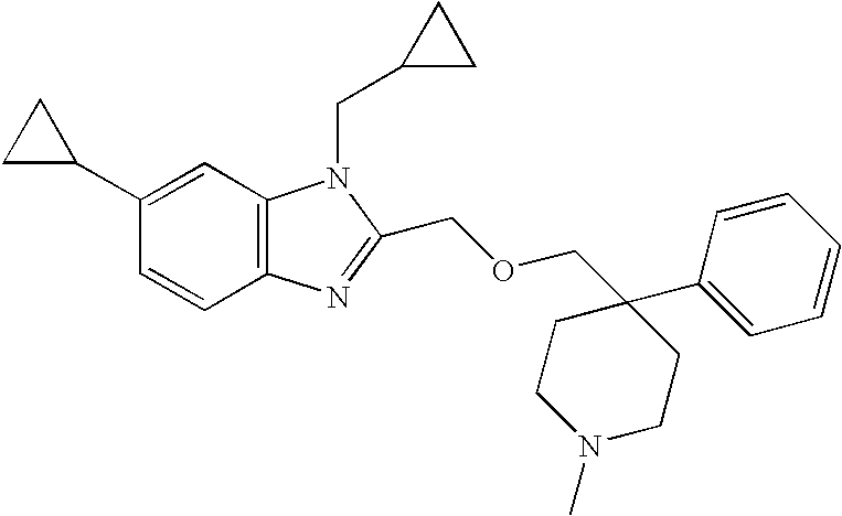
C1=CC2=C(C=C1C1CC1)N(CC1CC1)C(COCC1(C3=CC=CC=C3)CCN(C)CC1)=N2
